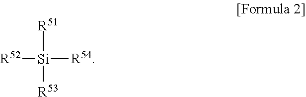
[R52][Si]([R51])([R54])[R53]
